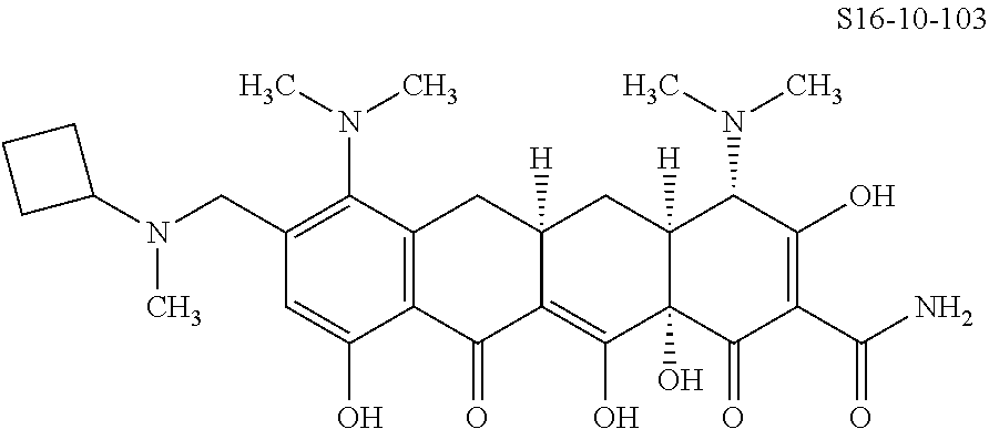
C1(CN(C2CCC2)C)=C(N(C)C)C2=C(C(O)=C1)C(=O)C1=C(O)C3(O)C([H])(CC1([H])C2)C(N(C)C)C(O)=C(C(N)=O)C3=O
